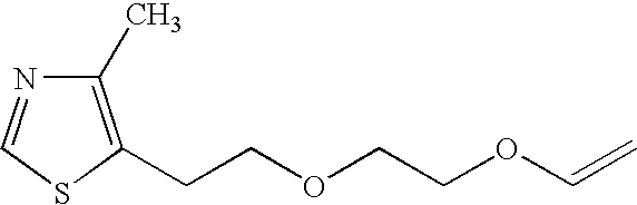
C1(C)=C(CCOCCOC=C)SC=N1
